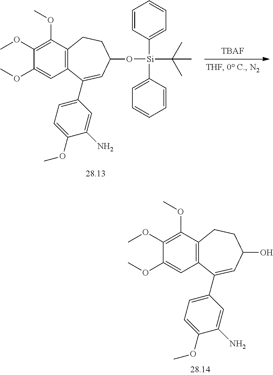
[TBAF].C1(OC)=C(OC)C2=C(C=C1OC)C(C1=CC=C(OC)C(N)=C1)=CC(O[Si](C1=CC=CC=C1)(C1=CC=CC=C1)C(C)(C)C)CC2.C1(OC)=C(OC)C2=C(C=C1OC)C(C1=CC=C(OC)C(N)=C1)=CC(O)CC2
